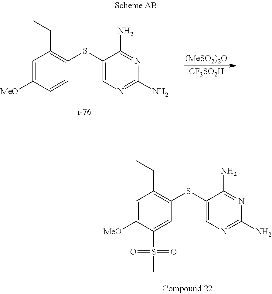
C1=C([MeO])C=CC(SC2=CN=C(N)N=C2N)=C1CC.[(MeSO2)2O].[CF3SO2H].C1=C([MeO])C(S(C)(=O)=O)=CC(SC2=CN=C(N)N=C2N)=C1CC
